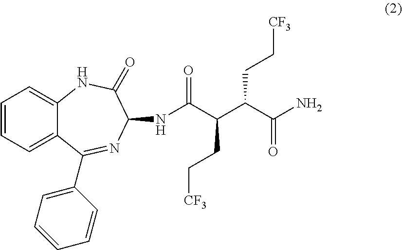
C1=CC=C2C(=C1)NC(=O)C(NC(C(C(C(N)=O)CC[CF3])CC[CF3])=O)N=C2C1=CC=CC=C1
